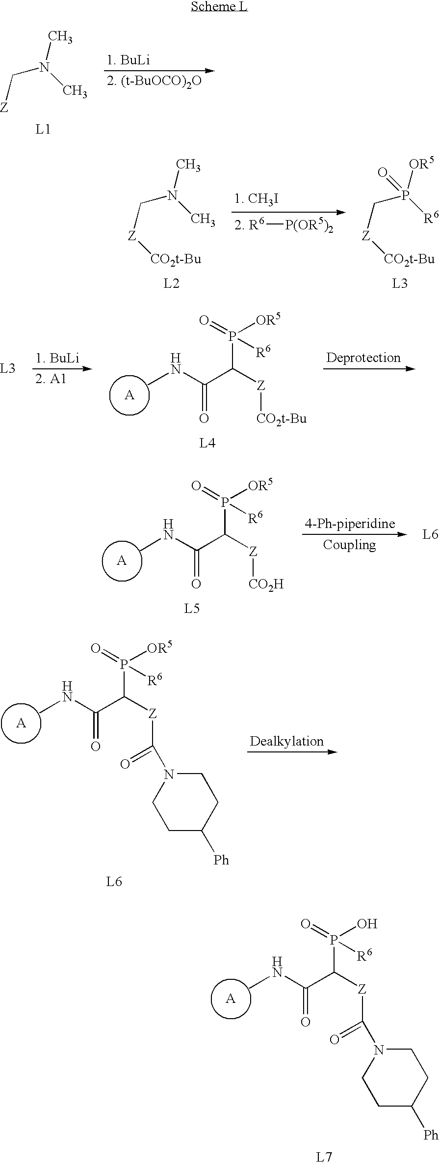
[Z]CN(C)C.[R6][P(OR5)2].[Z](CN(C)C)[CO2t-Bu].[Z](CP([R6])([OR5])=O)[CO2t-Bu].[A].CNC(C([Z][CO2t-Bu])P(=O)([R6])[OR5])=O.[A].CNC(C([Z][CO2H])P(=O)([R6])[OR5])=O.[A].CNC(C([Z]C(N1CCC([Ph])CC1)=O)P(=O)([R6])O)=O.[A].CNC(C([Z]C(N1CCC([Ph])CC1)=O)P(=O)([R6])[OR5])=O
